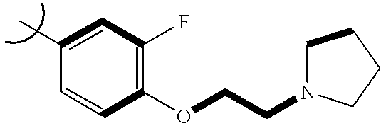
C1(C)=CC(F)=C(OCCN2CCCC2)C=C1
